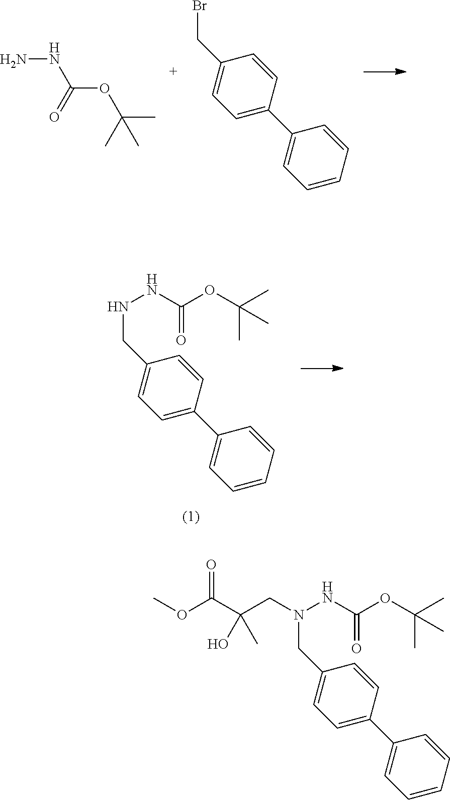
C(CN(NC(OC(C)(C)C)=O)CC1=CC=C(C2=CC=CC=C2)C=C1)(C(OC)=O)(O)C.NNC(OC(C)(C)C)=O.BrCC1=CC=C(C2=CC=CC=C2)C=C1.N(NC(OC(C)(C)C)=O)CC1=CC=C(C2=CC=CC=C2)C=C1
